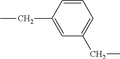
C1=C(CC)C=CC=C1CC
